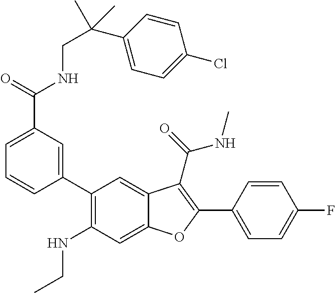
C1=C(C(=O)NCC(C2=CC=C(Cl)C=C2)(C)C)C=C(C2=C(NCC)C=C3C(=C2)C(C(=O)NC)=C(C2=CC=C(F)C=C2)O3)C=C1
